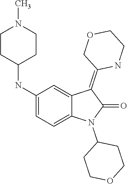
C1(NC2CCN(C)CC2)=CC=C2C(=C1)C(=C1COCCN1)C(=O)N2C1CCOCC1
